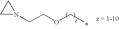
C1N(CCOCC)C1
